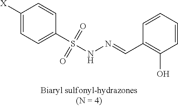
C1([X])=CC=C(S(NN=CC2=C(O)C=CC=C2)(=O)=O)C=C1
